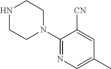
C1(N2CCNCC2)=NC=C(C)C=C1[CN]
